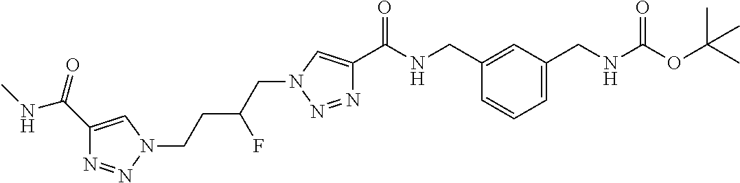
C1(C(=O)NC)=CN(CCC(CN2C=C(C(NCC3=CC(CNC(OC(C)(C)C)=O)=CC=C3)=O)N=N2)F)N=N1
